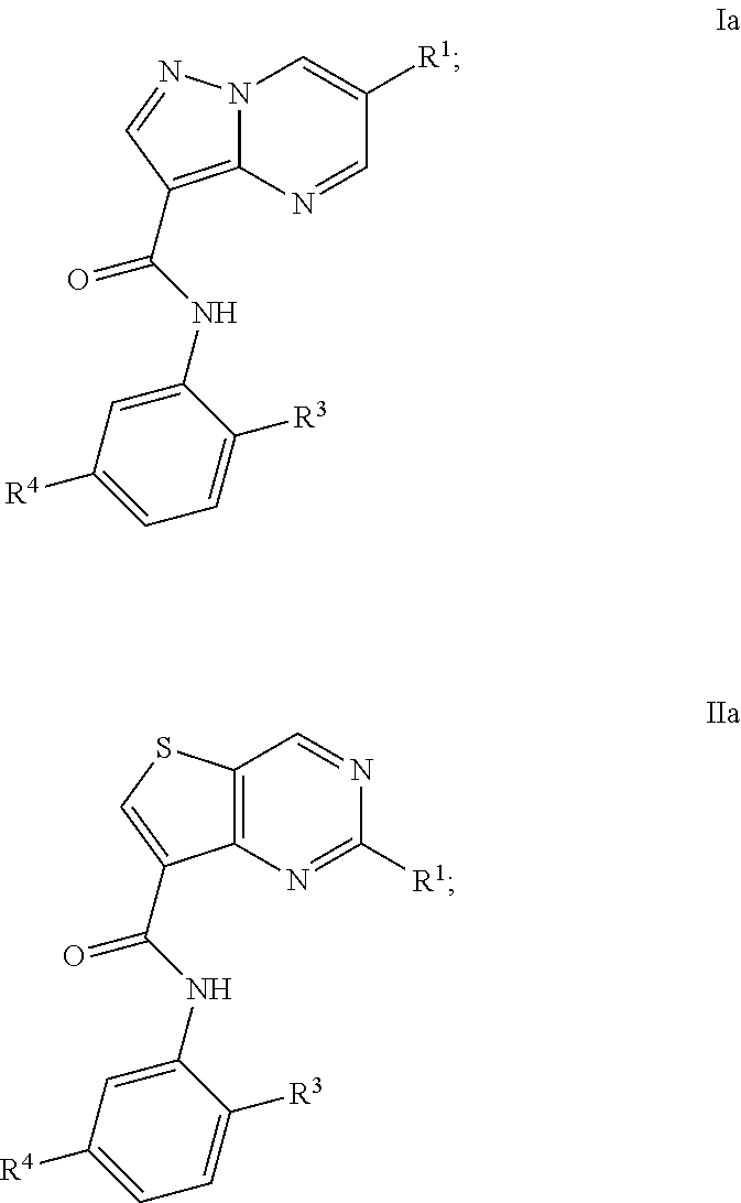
C1=C(NC(=O)C2=C3N(C=C([R1])C=N3)N=C2)C([R3])=CC=C1[R4].C1=C(NC(=O)C2=CSC3=C2N=C([R1])N=C3)C([R3])=CC=C1[R4]
